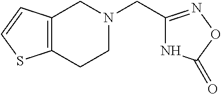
N1C(CN2CCC3=C(C2)C=CS3)=NOC1=O
